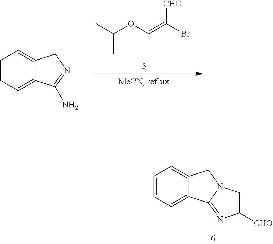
C(OC=C(Br)[CHO])(C)C.C1=CC=C2C(=C1)CN=C2N.C1=CC=C2C(=C1)CN1C2=NC([CHO])=C1
